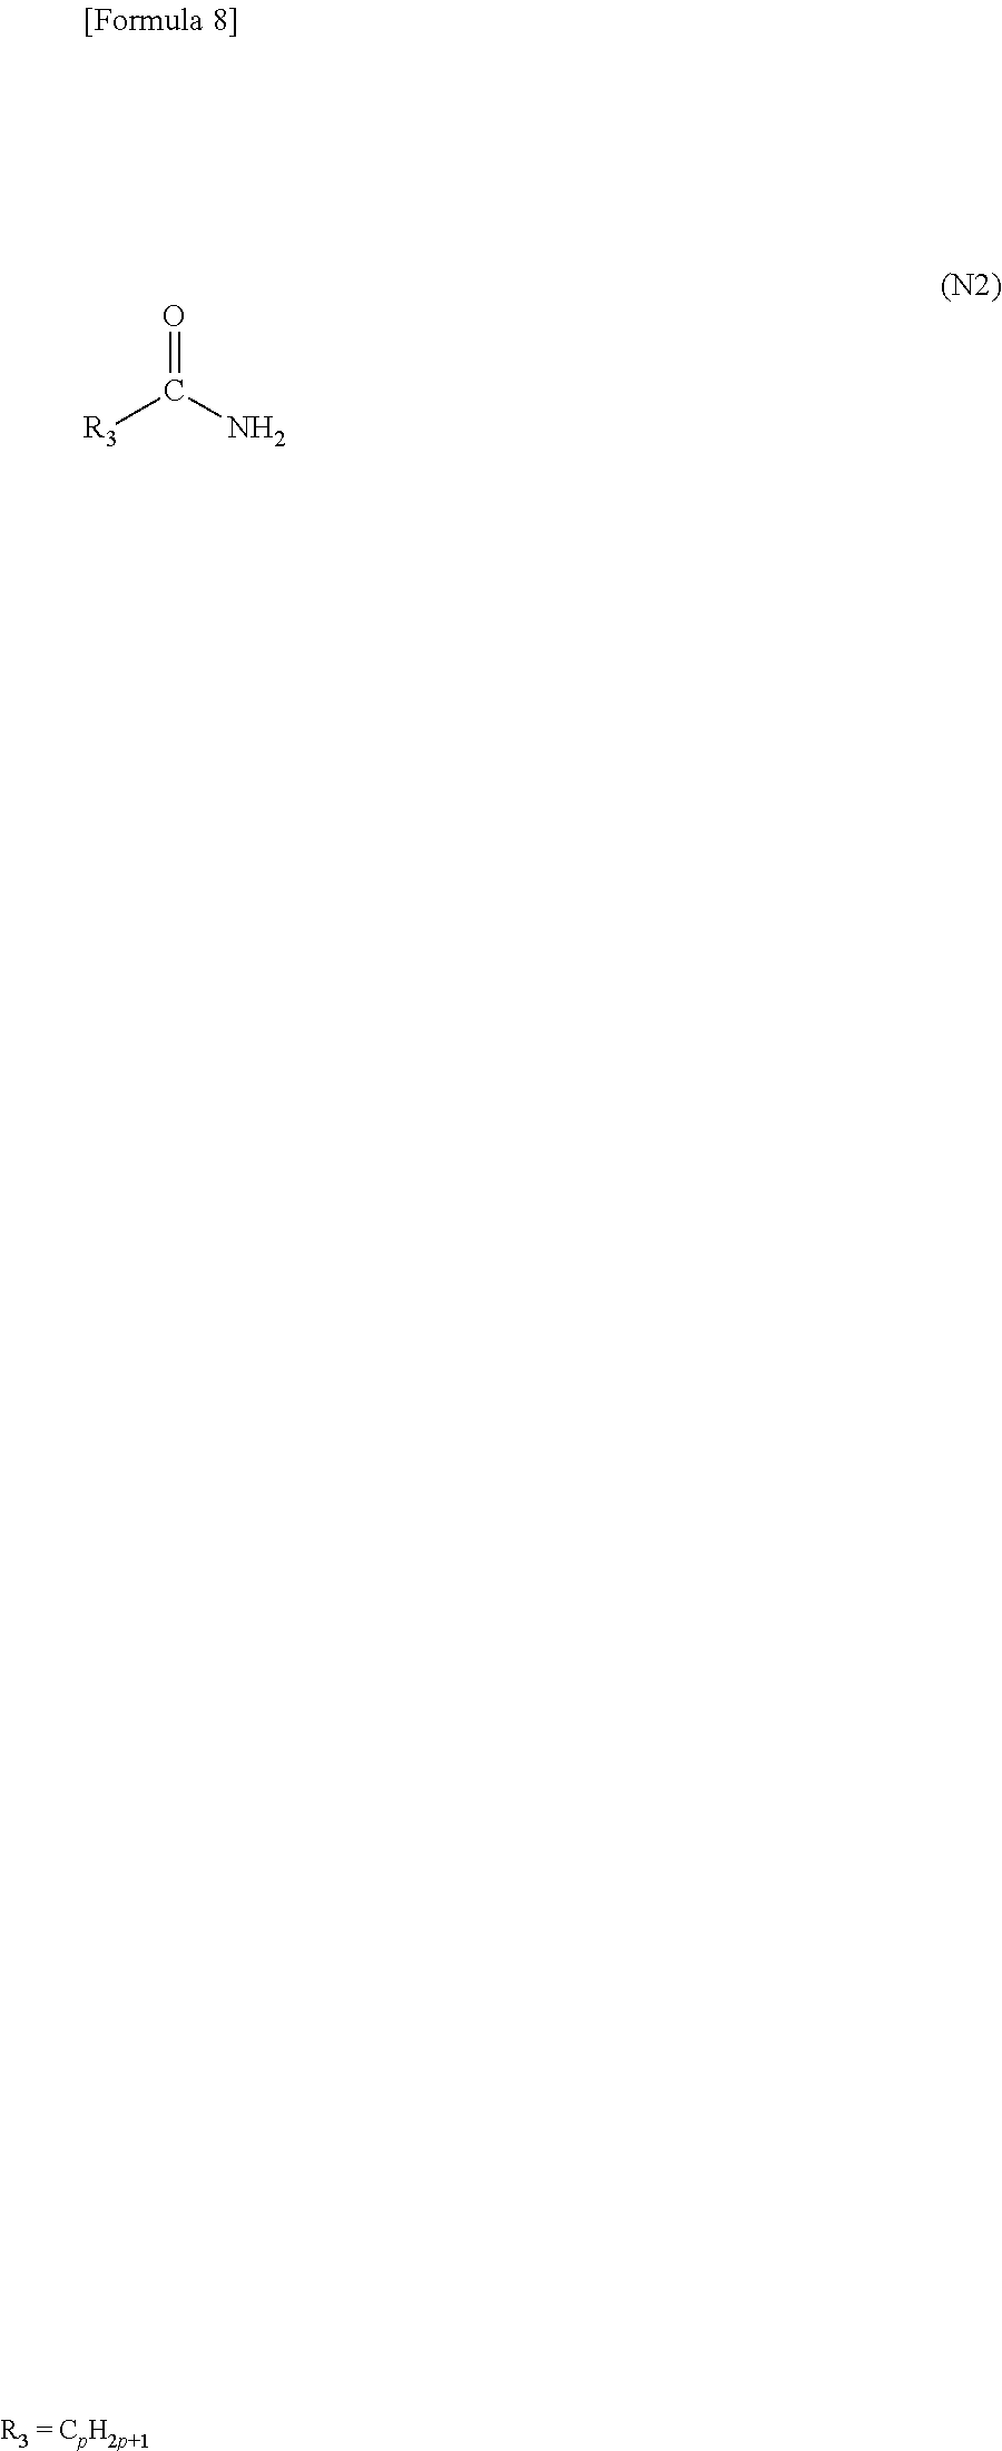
[R3 = CpH2p+1].O=C(N)[R3]
